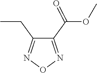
C1(C(OC)=O)=NON=C1CC
